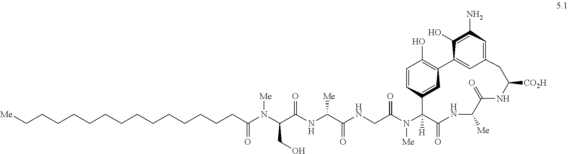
C(CCCCCCCCCCCCCC(N(C(C(NC(C(NCC(N([Me])C1([H])C2=CC(=C(O)C=C2)C2=CC(=CC(N)=C2O)CC([CO2H])NC(=O)C([Me])NC1=O)=O)=O)[Me])=O)CO)[Me])=O)[Me]
